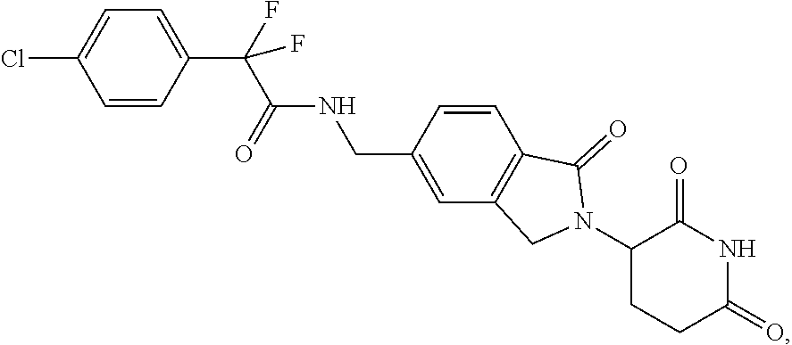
C1=CC(C(F)(C(NCC2=CC3=C(C=C2)C(=O)N(C2CCC(=O)NC2=O)C3)=O)F)=CC=C1Cl
